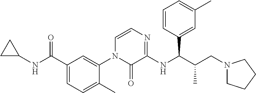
C1C(NC(C2=CC=C(C)C(N3C(=O)C(NC(C(CN4CCCC4)C)C4=CC(C)=CC=C4)=NC=C3)=C2)=O)C1
